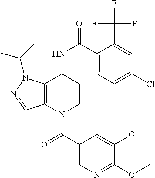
C(=O)(N1CCC(NC(=O)C2=CC=C(Cl)C=C2C(F)(F)F)C2=C1C=NN2C(C)C)C1=CN=C(OC)C(OC)=C1
